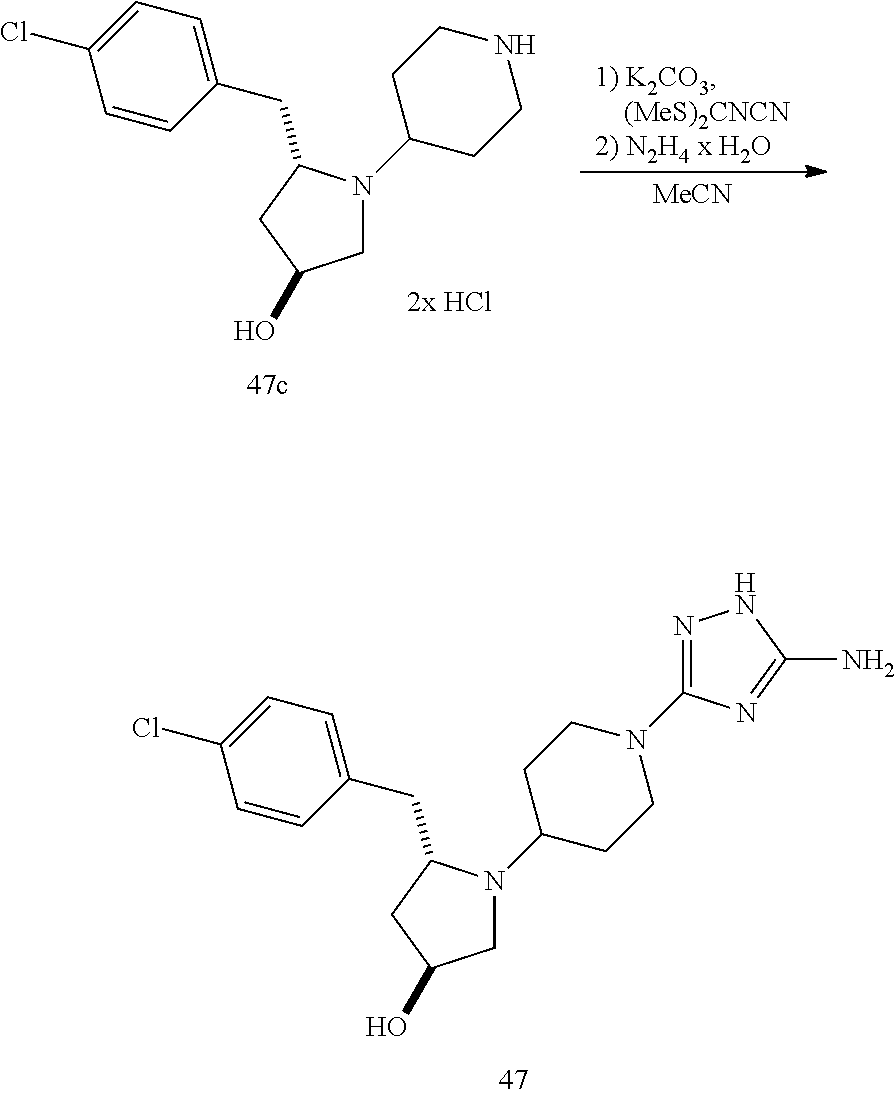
C1=CC(CC2N(C3CCN(C4=NNC(N)=N4)CC3)CC(O)C2)=CC=C1Cl.C1=CC(CC2N(C3CCNCC3)CC(O)C2)=CC=C1Cl.[MeCN]
